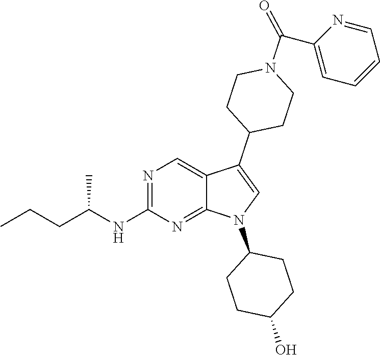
N1=C(NC(CCC)C)N=C2C(=C1)C(C1CCN(C(C3=CC=CC=N3)=O)CC1)=CN2C1CCC(O)CC1
